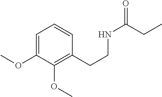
C1=C(OC)C(OC)=C(CCNC(=O)CC)C=C1
